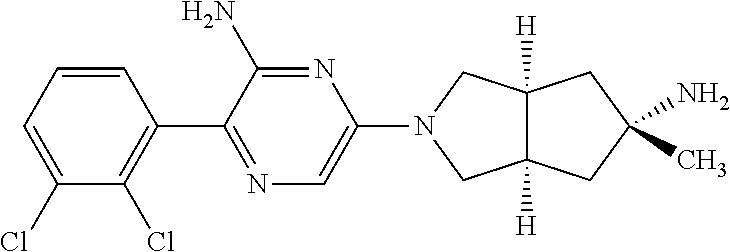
C1=CC=C(Cl)C(Cl)=C1C1=NC=C(N2CC3([H])C([H])(C2)CC(N)(C)C3)N=C1N
